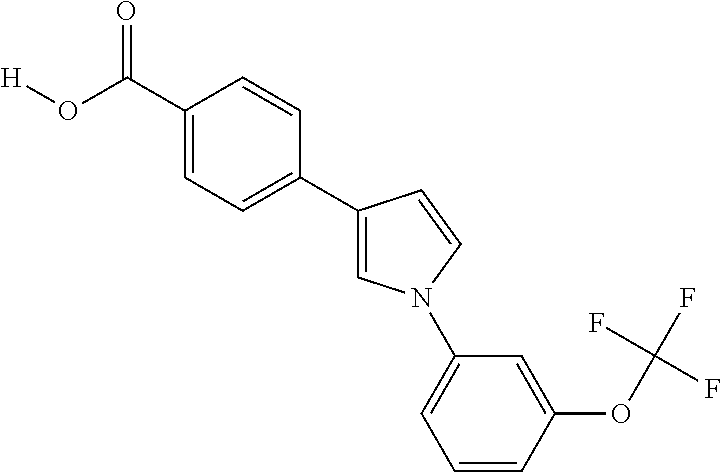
C1(C(O[H])=O)=CC=C(C2=CN(C3=CC=CC(OC(F)(F)F)=C3)C=C2)C=C1
